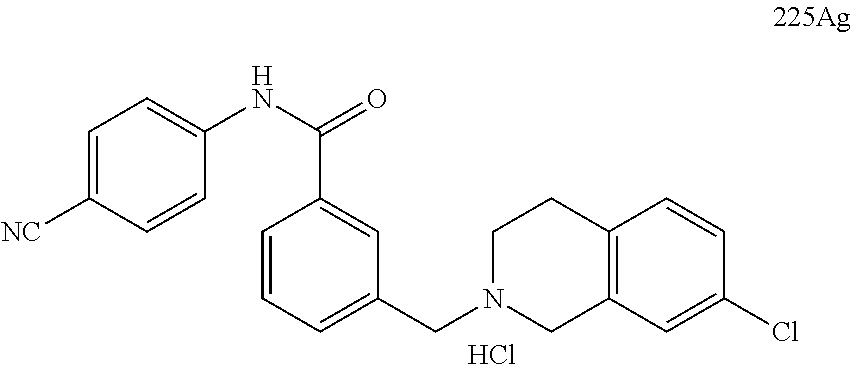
C1=C([NC])C=CC(NC(C2=CC(CN3CCC4=C(C3)C=C(Cl)C=C4)=CC=C2)=O)=C1.Cl
